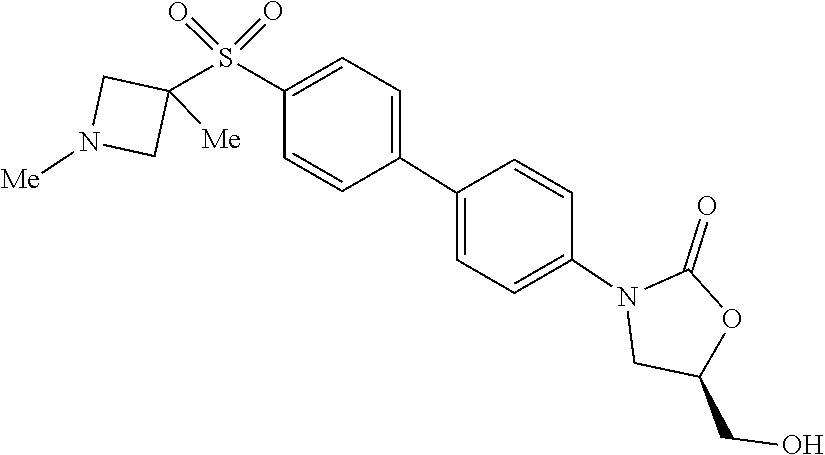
O=C1OC(CO)CN1C1=CC=C(C2=CC=C(S(=O)(=O)C3([Me])CN([Me])C3)C=C2)C=C1
